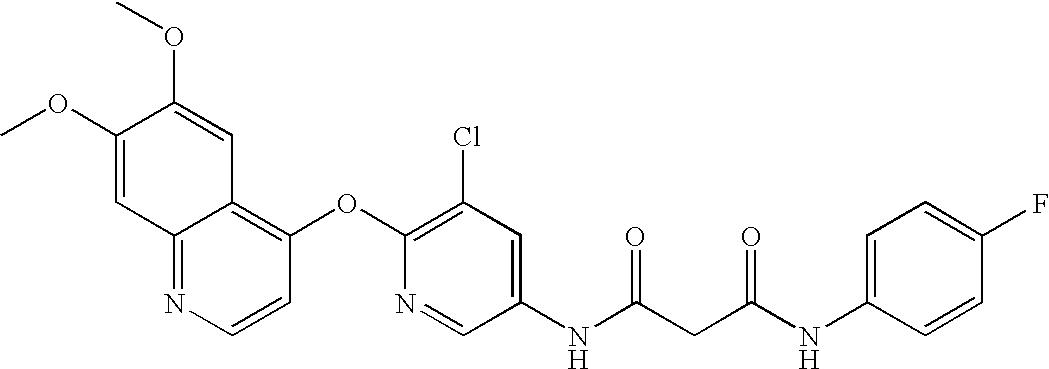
COC1=CC2=NC=CC(OC3=C(Cl)C=C(NC(CC(NC4=CC=C(F)C=C4)=O)=O)C=N3)=C2C=C1OC
